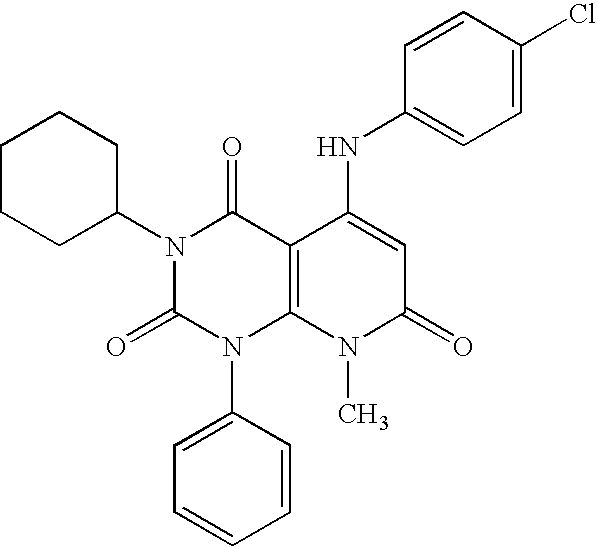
N1(C2CCCCC2)C(=O)N(C2=CC=CC=C2)C2=C(C1=O)C(NC1=CC=C(Cl)C=C1)=CC(=O)N2C
